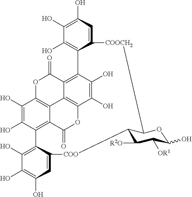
C1([R2O])C([OR1])C(O)OC2C1[COO]C1=CC(O)=C(O)C(O)=C1C1=C3C4=C(C(O)=C1O)OC(=O)C1=C(C5=C(O)C(O)=C(O)C=C5[COOCH2]2)C(O)=C(O)C(=C14)OC3=O
